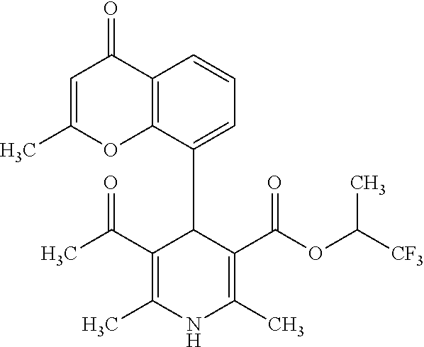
C12=C(C(C3C(C(C)=O)=C(C)NC(C)=C3C(OC([CF3])C)=O)=CC=C1)OC(C)=CC2=O
